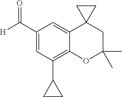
C1(C([H])=O)=CC(C2CC2)=C2C(=C1)C1(CC(C)(C)O2)CC1
